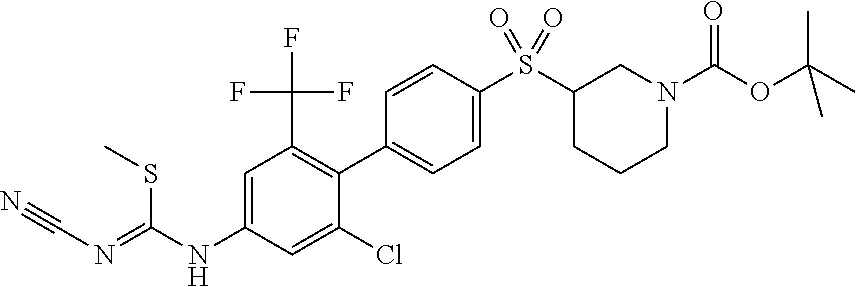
S(C1CCCN(C(OC(C)(C)C)=O)C1)(C1=CC=C(C2=C(C(F)(F)F)C=C(NC(=NC#N)SC)C=C2Cl)C=C1)(=O)=O
